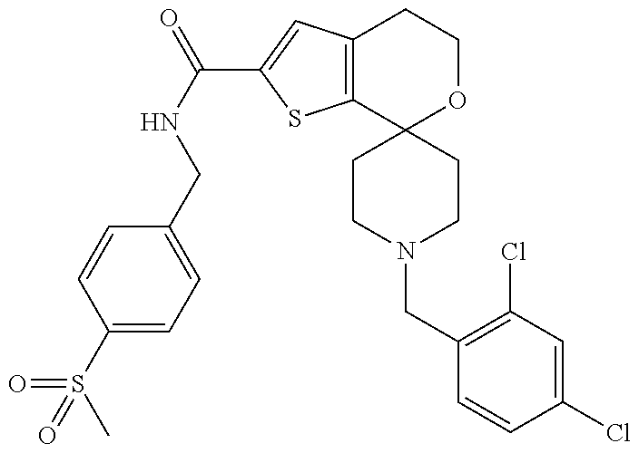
C1(S(=O)(C)=O)=CC=C(CNC(=O)C2=CC3=C(S2)C2(OCC3)CCN(CC3=C(Cl)C=C(Cl)C=C3)CC2)C=C1
